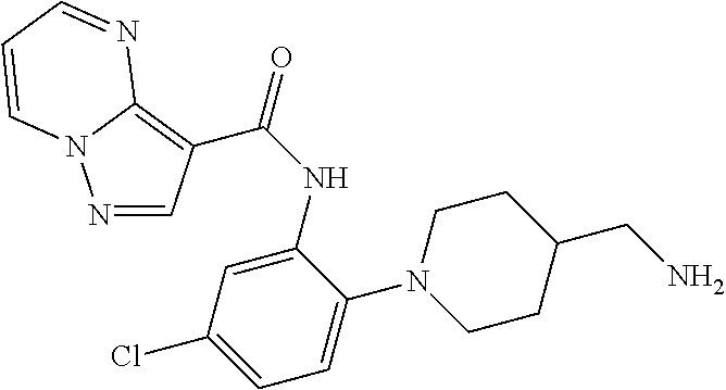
N1=CC(C(NC2=CC(Cl)=CC=C2N2CCC(CN)CC2)=O)=C2N1C=CC=N2
